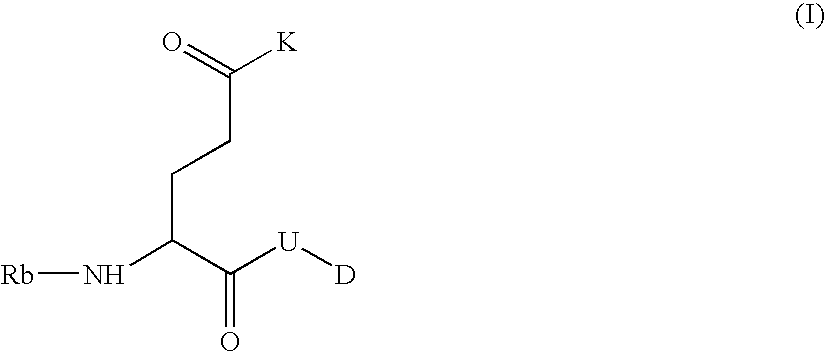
C(C(C([U][D])=O)N[Rb])CC([K])=O
